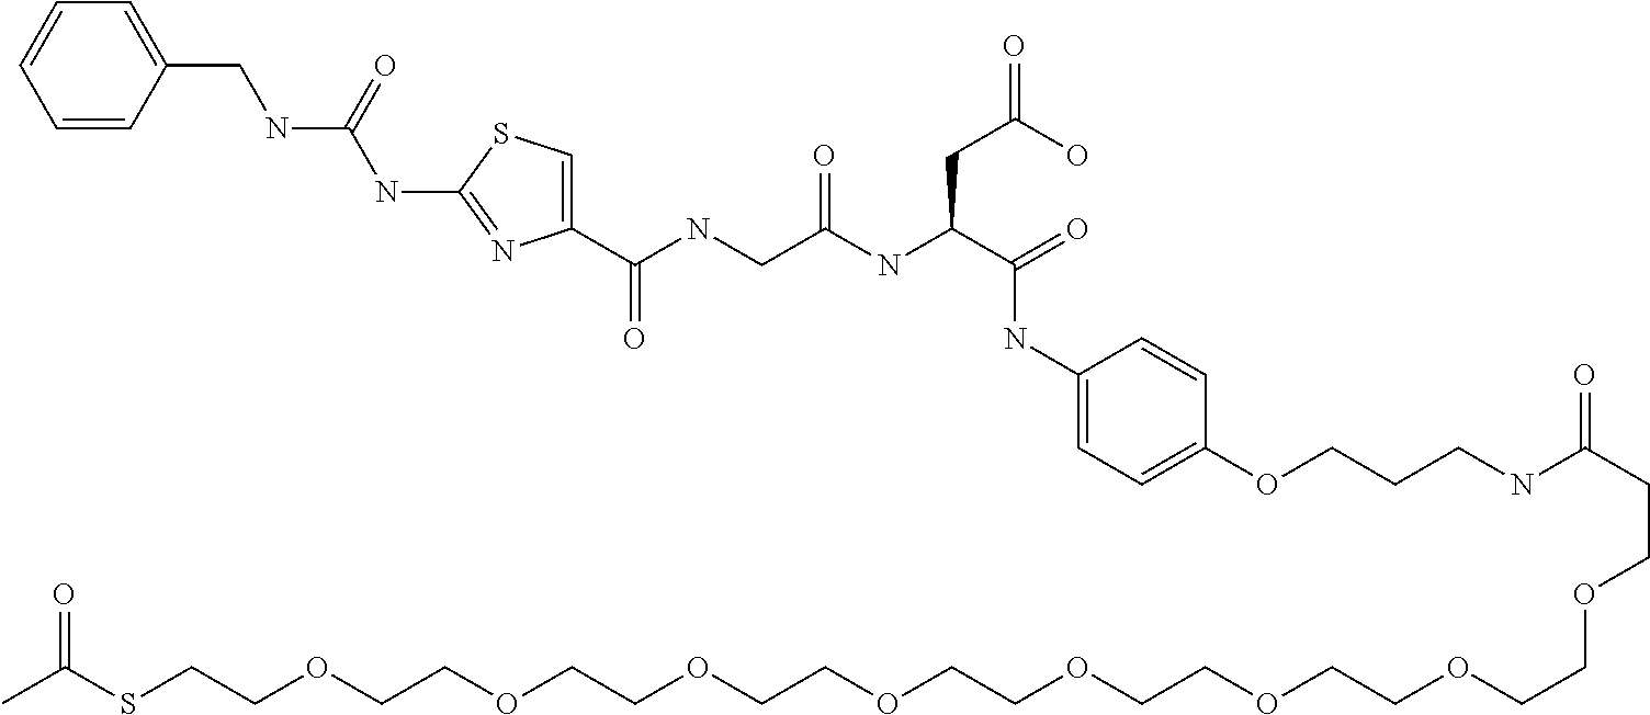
C1(C(NCC(NC(C(=O)NC2=CC=C(OCCCNC(CCOCCOCCOCCOCCOCCOCCOCCOCCSC(C)=O)=O)C=C2)CC(=O)O)=O)=O)=CSC(NC(NCC2=CC=CC=C2)=O)=N1
